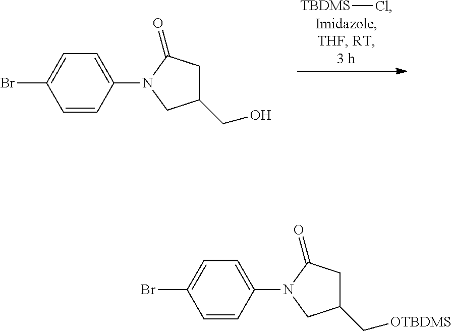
[TBDMS]Cl.C1=C(N2CC(CO)CC2=O)C=CC(Br)=C1.C1=C(N2CC(C[OTBDMS])CC2=O)C=CC(Br)=C1
